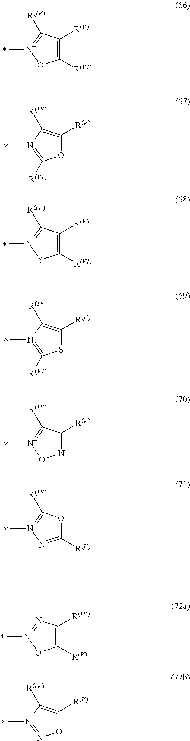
C1([R(VI)])=C([R(V)])C([R(IV)])=[N+](C)O1.O1C([R(V)])=C([R(IV)])[N+](C)=C1[R(VI)].C1([R(VI)])=C([R(V)])C([R(IV)])=[N+](C)S1.S1C([R(V)])=C([R(IV)])[N+](C)=C1[R(VI)].N1=C([R(V)])C([R(IV)])=[N+](C)O1.C1([R(V)])=N[N+](C)=C([R(IV)])O1.C1([R(V)])=C([R(IV)])N=[N+](C)O1.O1C([R(V)])=C([R(IV)])[N+](C)=N1
